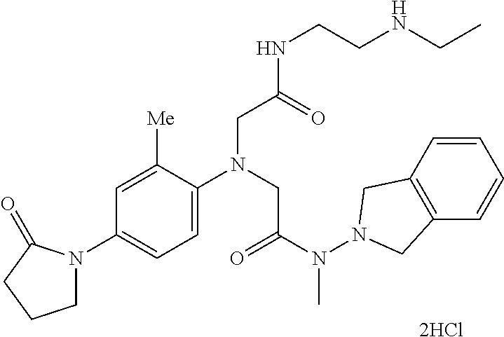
C1=C([Me])C(N(CC(N(N2CC3=C(C2)C=CC=C3)C)=O)CC(NCCNCC)=O)=CC=C1N1CCCC1=O
